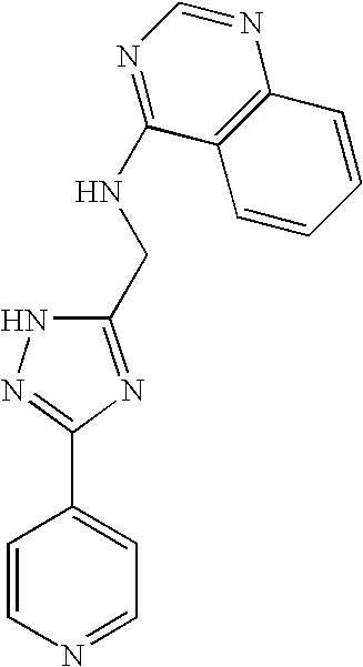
C1(CNC2=NC=NC3=C2C=CC=C3)=NC(C2=CC=NC=C2)=NN1
